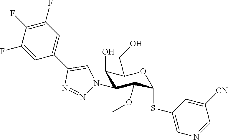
C1(O)C(N2N=NC(C3=CC(F)=C(F)C(F)=C3)=C2)C(OC)C(SC2=CN=CC([CN])=C2)OC1CO
